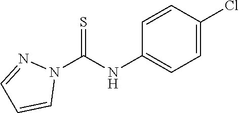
C1(NC(N2C=CC=N2)=S)=CC=C(Cl)C=C1
